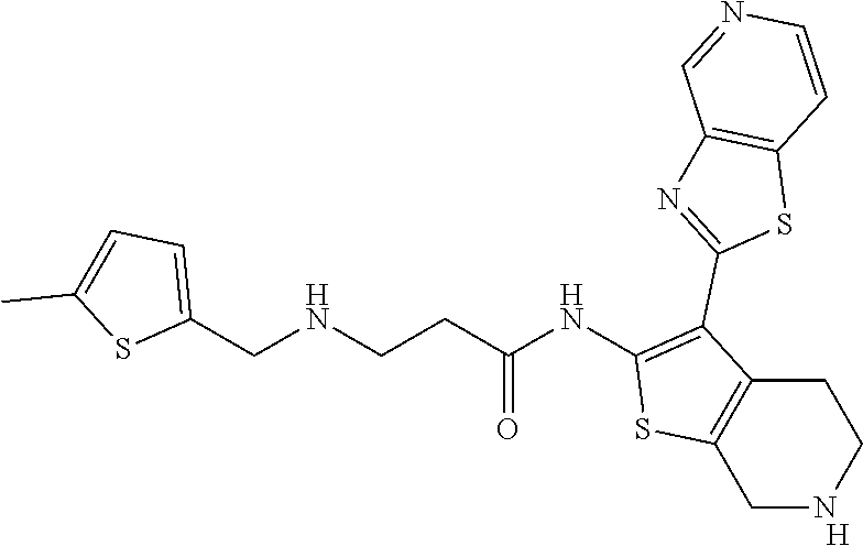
C1(NC(CCNCC2=CC=C(C)S2)=O)=C(C2=NC3=C(S2)C=CN=C3)C2=C(S1)CNCC2.[H]
